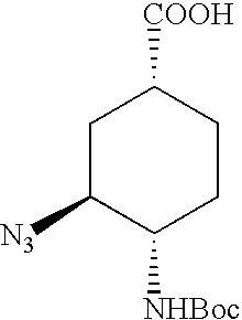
C1C([N3])C([NHBoc])CCC1[COOH]
